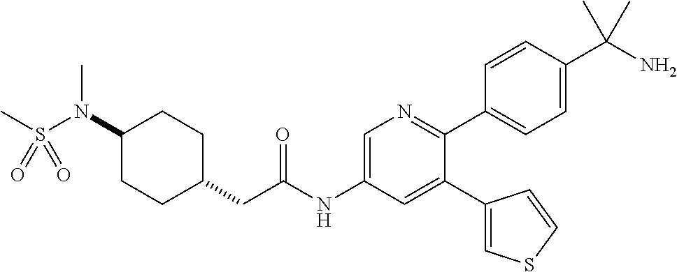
C1(N(S(=O)(C)=O)C)CCC(CC(NC2=CN=C(C3=CC=C(C(N)(C)C)C=C3)C(C3=CSC=C3)=C2)=O)CC1
